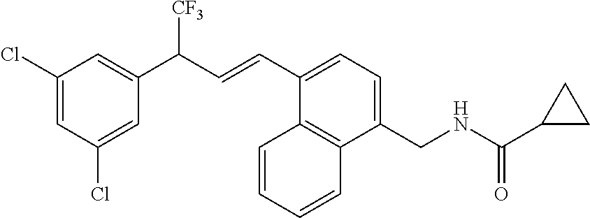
C1(Cl)=CC(Cl)=CC(C(C=CC2=CC=C(CNC(=O)C3CC3)C3=C2C=CC=C3)[CF3])=C1
